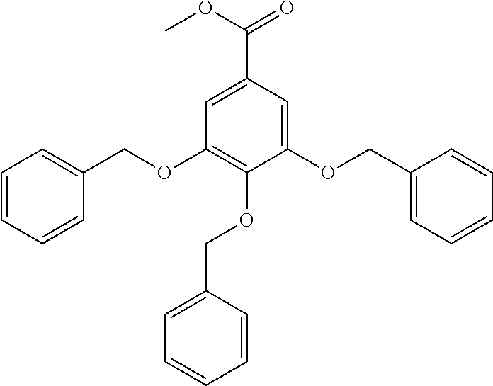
C1(OCC2=CC=CC=C2)=CC(C(=O)OC)=CC(OCC2=CC=CC=C2)=C1OCC1=CC=CC=C1
